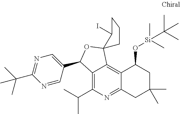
C12=C(C(C)C)N=C3C(=C1C1(OC2C2=CN=C(C(C)(C)C)N=C2)CCCC1I)C(O[Si](C(C)(C)C)(C)C)CC(C)(C)C3
